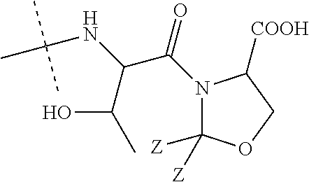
N1(C(=O)C(NC(C)(C)C)C(C)O)C([Z])([Z])OCC1[COOH]
